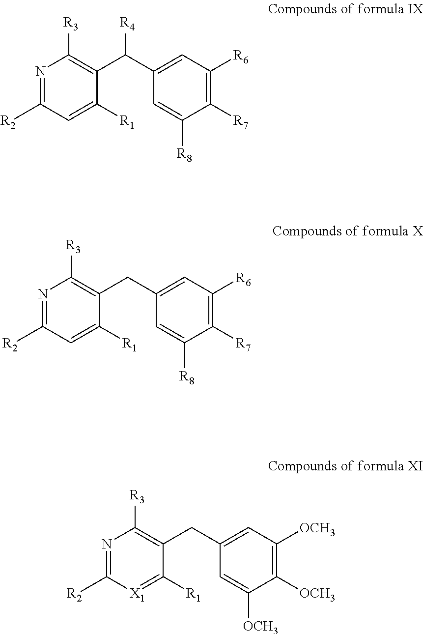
N1=C([R2])C=C([R1])C(C(C2=CC([R6])=C([R7])C([R8])=C2)[R4])=C1[R3].N1=C([R2])C=C([R1])C(CC2=CC([R6])=C([R7])C([R8])=C2)=C1[R3].N1=C([R2])[X1]=C([R1])C(CC2=CC([OCH3])=C([OCH3])C([OCH3])=C2)=C1[R3]
